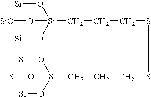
O([Si](CCCSSCCC[Si](O[Si])(O[Si])O[Si])(O[Si])O[SiO])[Si]
